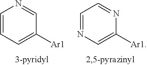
C1=CC=C([Ar1])C=N1.C1=NC=C([Ar1])N=C1
